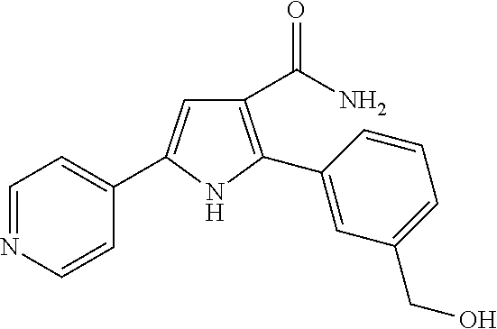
C1(C(N)=O)=C(C2=CC(CO)=CC=C2)NC(C2=CC=NC=C2)=C1
